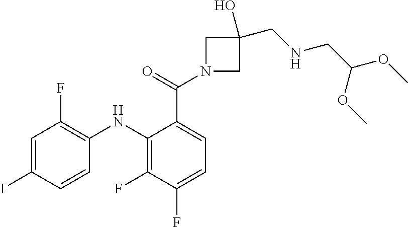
C1=C(C(N2CC(O)(CNCC(OC)OC)C2)=O)C(NC2=C(F)C=C(I)C=C2)=C(F)C(F)=C1
